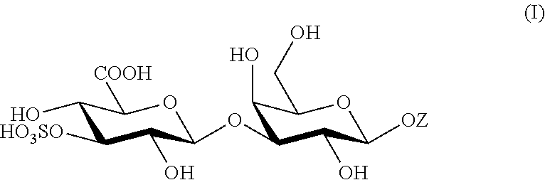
C1(O)C([HO3SO])C(O)C(OC2C(O)C(CO)OC([OZ])C2O)OC1[COOH]
